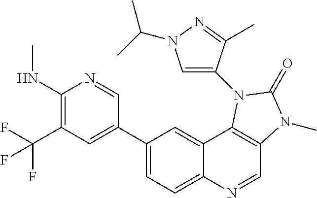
C1(NC)=C(C(F)(F)F)C=C(C2=CC=C3C(=C2)C2=C(C=N3)N(C)C(=O)N2C2=CN(C(C)C)N=C2C)C=N1
